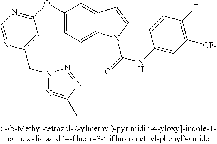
C1(OC2=NC=NC(CN3N=C(C)N=N3)=C2)=CC=C2C(=C1)C=CN2C(=O)NC1=CC([CF3])=C(F)C=C1
